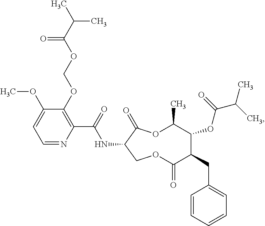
C1(OC)=CC=NC(C(=O)NC2C(=O)OC(C)C(OC(C(C)C)=O)C(CC3=CC=CC=C3)C(=O)OC2)=C1OCOC(C(C)C)=O
